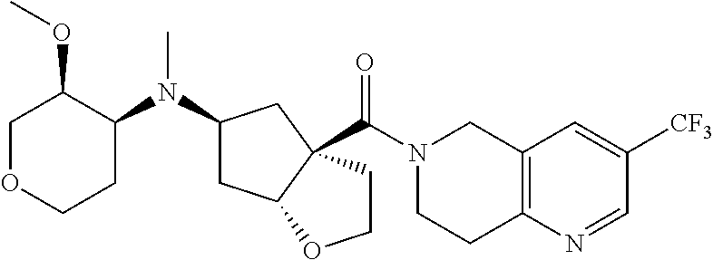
C1OCCC(N(C2CC3C(C(N4CCC5=C(C4)C=C([CF3])C=N5)=O)(C2)CCO3)C)C1OC
